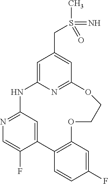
C12=CC(=NC=C1F)NC1=CC(CS(C)(=O)=N)=CC(=N1)OCCOC1=C2C=CC(F)=C1
